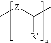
C[Z]C(C)[R]
